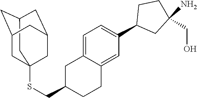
C12CC3(SCC4CC5=CC=C(C6CC(N)(CO)CC6)C=C5CC4)CC(C1)CC(C3)C2
